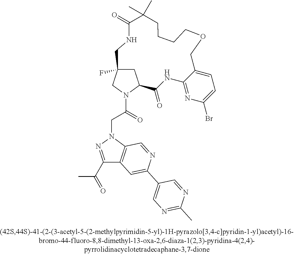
C1C2(F)CN(C(CN3N=C(C(C)=O)C4=C3C=NC(C3=CN=C(C)N=C3)=C4)=O)C1C(=O)NC1=NC(Br)=CC=C1COCCCCC(C)(C)C(=O)NC2
